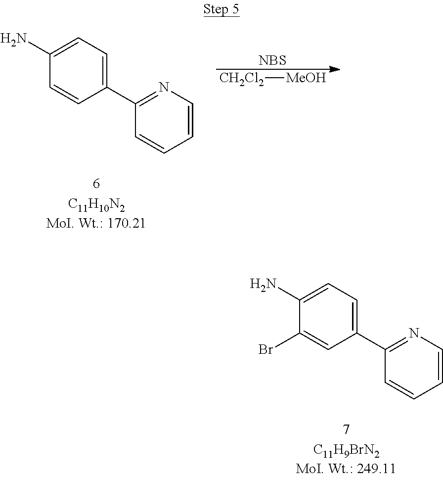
C1(C2=NC=CC=C2)=CC=C(N)C=C1.[NBS].[CH2Cl2][MeOH].C1(C2=NC=CC=C2)=CC=C(N)C(Br)=C1
